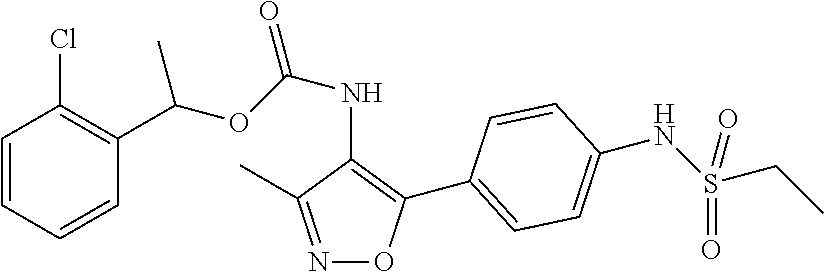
C1=CC=CC(C(OC(NC2=C(C3=CC=C(NS(CC)(=O)=O)C=C3)ON=C2C)=O)C)=C1Cl
